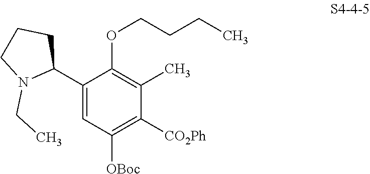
C1(C2CCCN2CC)=CC([OBoc])=C([CO2Ph])C(C)=C1OCCCC
